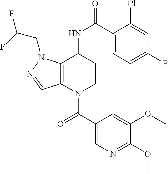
C1(C(=O)N2CCC(NC(=O)C3=CC=C(F)C=C3Cl)C3=C2C=NN3CC(F)F)=CN=C(OC)C(OC)=C1
